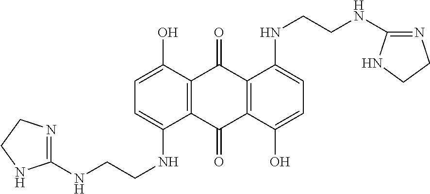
C1=C(O)C2=C(C(NCCNC3=NCCN3)=C1)C(=O)C1=C(C2=O)C(NCCNC2=NCCN2)=CC=C1O
